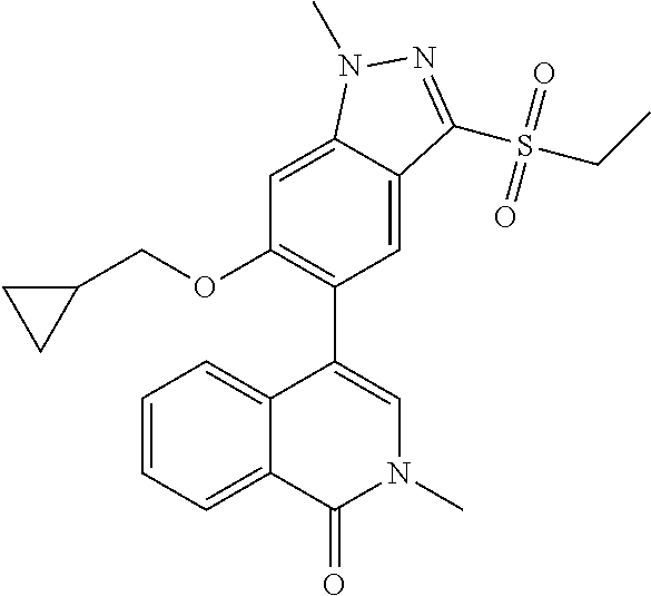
C12=CC=CC=C1C(C1=C(OCC3CC3)C=C3C(=C1)C(S(CC)(=O)=O)=NN3C)=CN(C)C2=O
